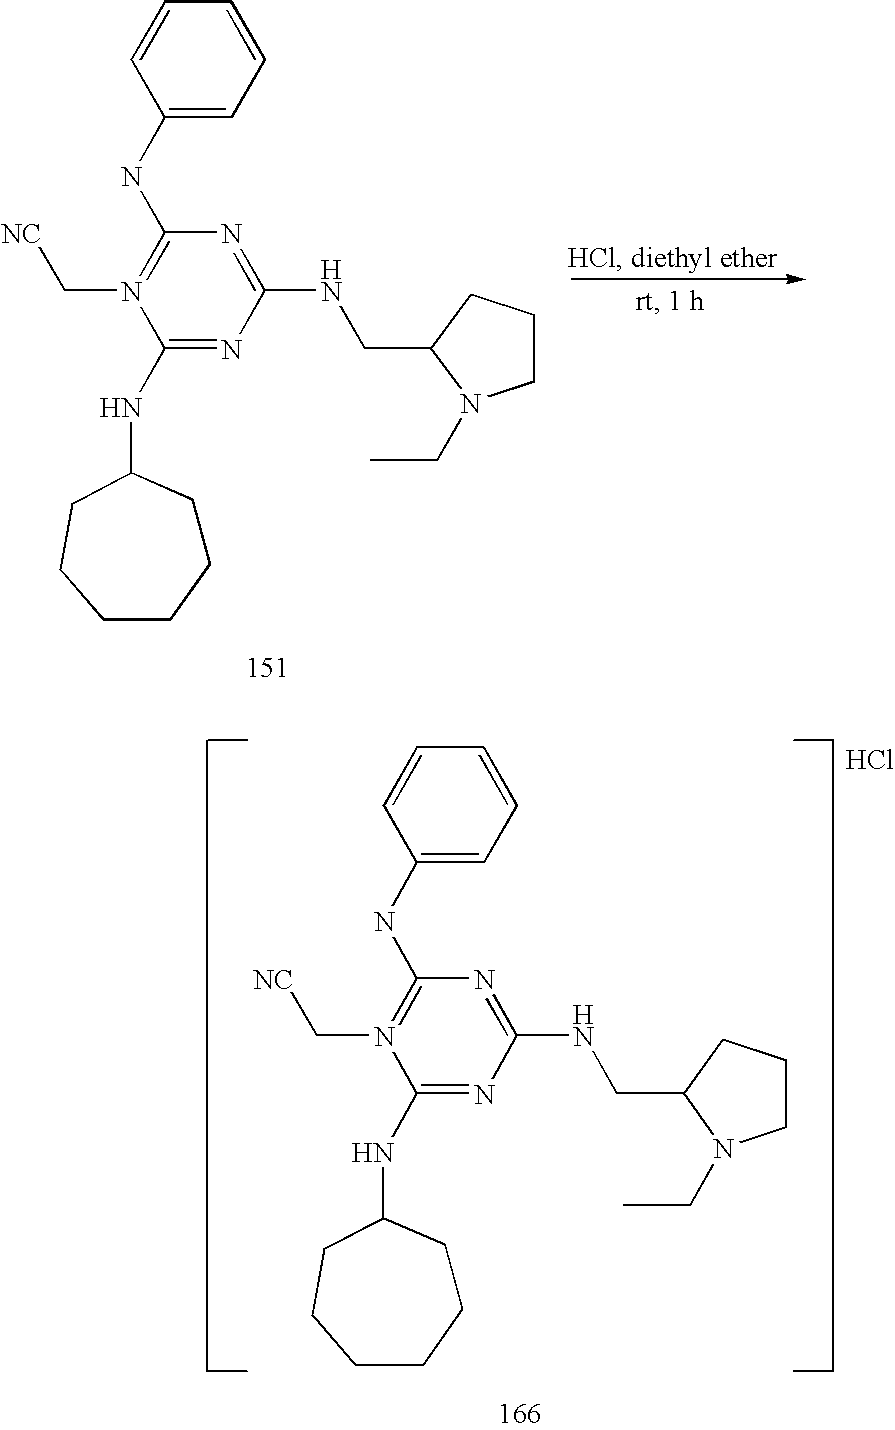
C1(NC2=N(C[NC])C(NC3CCCCCC3)=NC(NCC3CCCN3CC)=N2)=CC=CC=C1.Cl.C1(NC2=N(C[NC])C(NC3CCCCCC3)=NC(NCC3CCCN3CC)=N2)=CC=CC=C1
